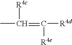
C(=C([R4e])[R4d])([R4c])C
